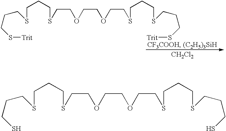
S(CCOCCOCCSCCCSCCCS[Trit])CCCSCCCS[Trit].[CH2Cl2].S(CCOCCOCCSCCCSCCCS)CCCSCCCS
